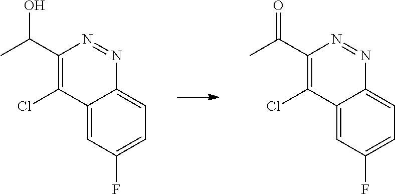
C12=CC(F)=CC=C1N=NC(C(C)O)=C2Cl.C12=CC(F)=CC=C1N=NC(C(C)=O)=C2Cl
